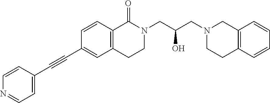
C(C1=CC2=C(C=C1)C(=O)N(CC(O)CN1CCC3=C(C1)C=CC=C3)CC2)#CC1=CC=NC=C1
